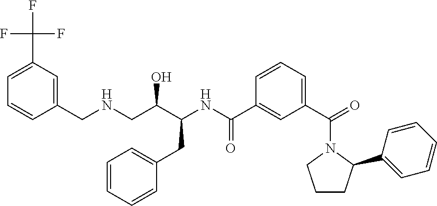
FC(C1=CC=CC(CNCC(C(NC(C2=CC(C(=O)N3CCCC3C3=CC=CC=C3)=CC=C2)=O)CC2=CC=CC=C2)O)=C1)(F)F
